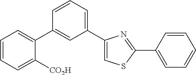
C1=CC=C([CO2H])C(C2=CC(C3=CSC(C4=CC=CC=C4)=N3)=CC=C2)=C1
